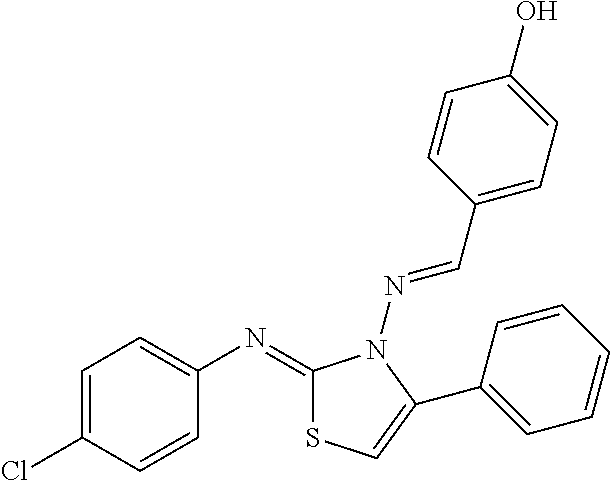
C1=CC(C=NN2C(=NC3=CC=C(Cl)C=C3)SC=C2C2=CC=CC=C2)=CC=C1O
